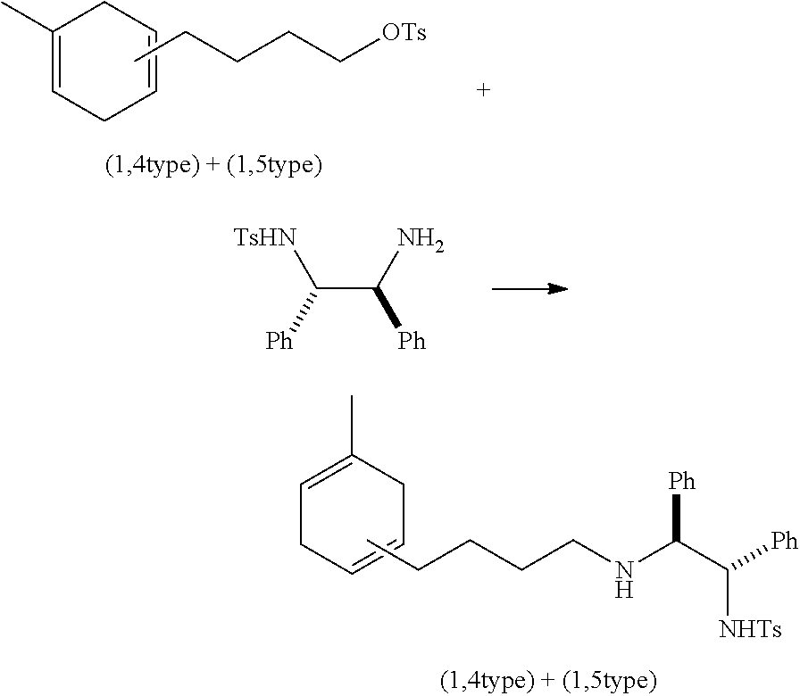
C1=C(C)CC=CC1.CCCCCNC(C([Ph])[NHTs])[Ph].C1(C)=CCC=CC1.CCCCC[OTs].C(C(N)[Ph])([Ph])[TsHN]
